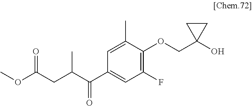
C1(C(C(CC(OC)=O)C)=O)=CC(F)=C(OCC2(O)CC2)C(C)=C1
